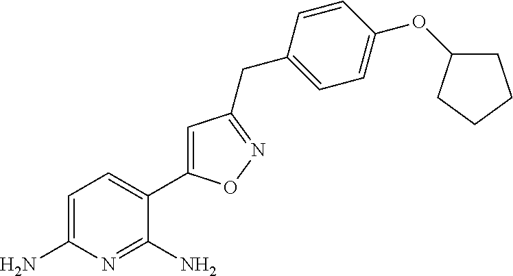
C1=C(N)N=C(N)C(C2=CC(CC3=CC=C(OC4CCCC4)C=C3)=NO2)=C1
